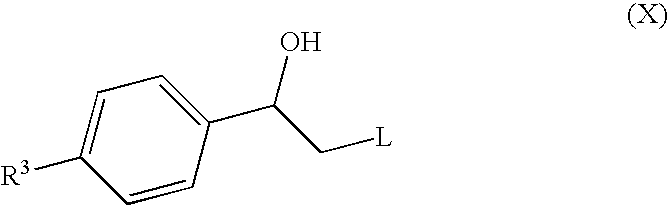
C1=C([R3])C=CC(C(C[L])O)=C1
